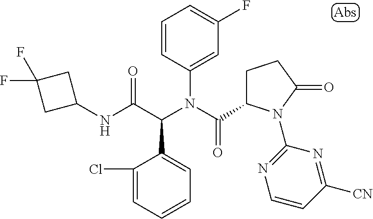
C1=CC=C(Cl)C(C(C(NC2CC(F)(F)C2)=O)N(C(=O)C2CCC(=O)N2C2=NC=CC([CN])=N2)C2=CC(F)=CC=C2)=C1
